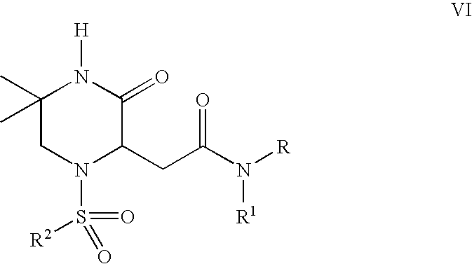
C1(C)(C)CN(S(=O)(=O)[R2])C(CC(N([R])[R1])=O)C(=O)N1[H]
